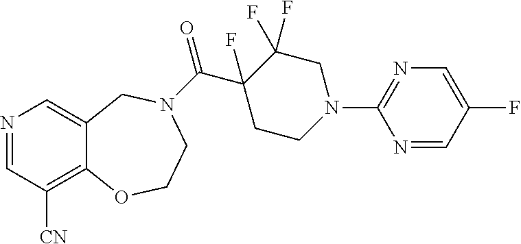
N1=CC([CN])=C2C(=C1)CN(C(C1(F)CCN(C3=NC=C(F)C=N3)CC1(F)F)=O)CCO2
